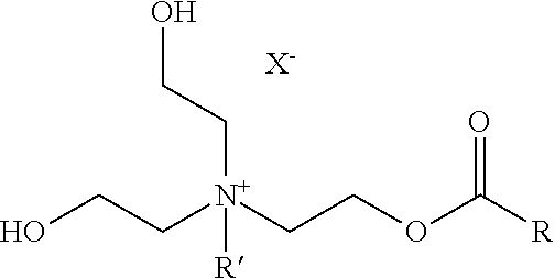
OCC[N+](CCOC([R])=O)(CCO)[R].[X-]
